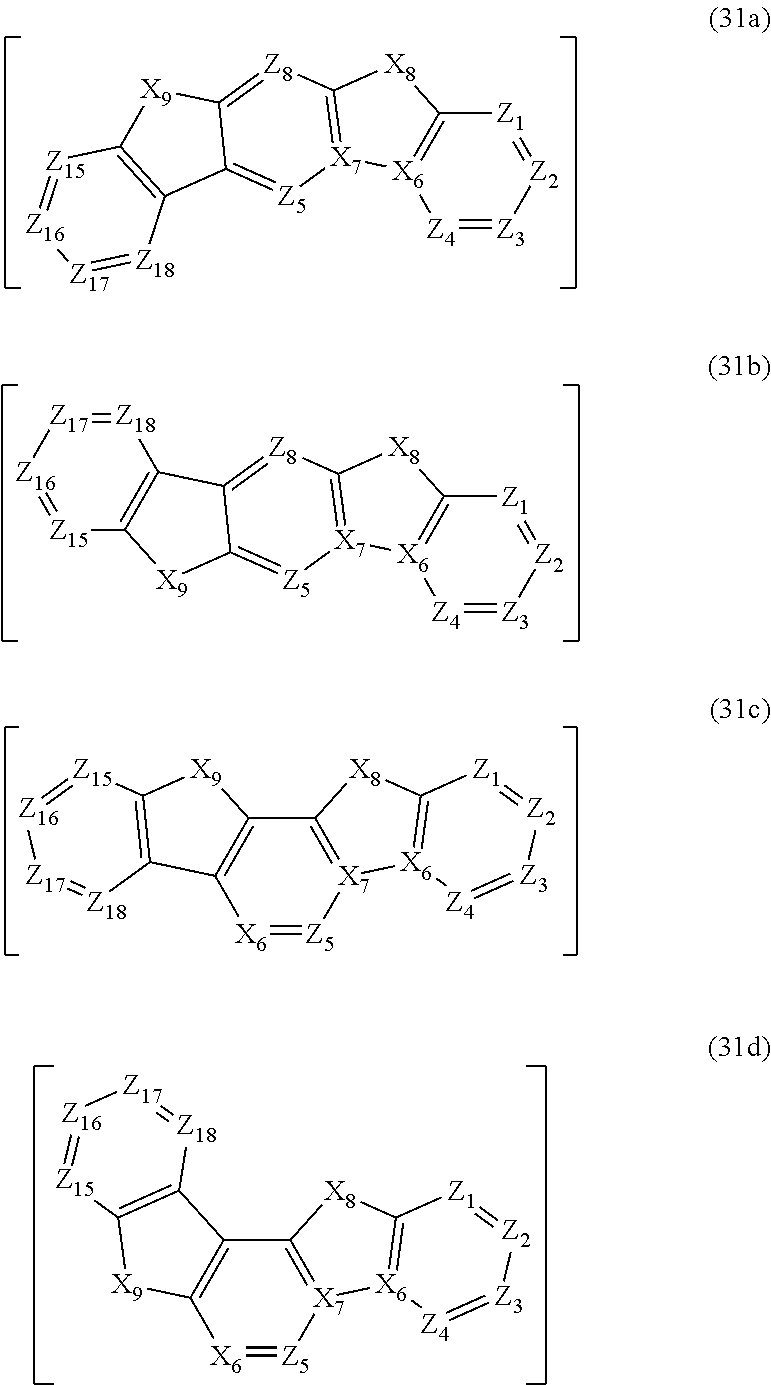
[Z4]1=[Z3][Z2]=[Z1]C2=[X6]1[X7]1=C([X8]2)[Z8]=C2C(=[Z5]1)C1=C([X9]2)[Z15]=[Z16][Z17]=[Z18]1.[Z4]1=[Z3][Z2]=[Z1]C2=[X6]1[X7]1=C([X8]2)[Z8]=C2C(=[Z5]1)[X9]C1=C2[Z18]=[Z17][Z16]=[Z15]1.[X6]1=[Z5][X7]2=C(C3=C1C1=C([X9]3)[Z15]=[Z16][Z17]=[Z18]1)[X8]C1=[X6]2[Z4]=[Z3][Z2]=[Z1]1.[X6]1=[Z5][X7]2=C(C3=C1[X9]C1=C3[Z18]=[Z17][Z16]=[Z15]1)[X8]C1=[X6]2[Z4]=[Z3][Z2]=[Z1]1
